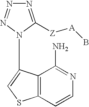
N1=C([Z][A]B)N(C2=CSC3=C2C(N)=NC=C3)N=N1
